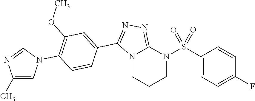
C1N(S(C2=CC=C(F)C=C2)(=O)=O)C2=NN=C(C3=CC(OC)=C(N4C=C(C)N=C4)C=C3)N2CC1
